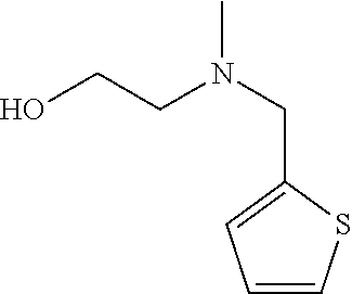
CN(CC1=CC=CS1)CCO
